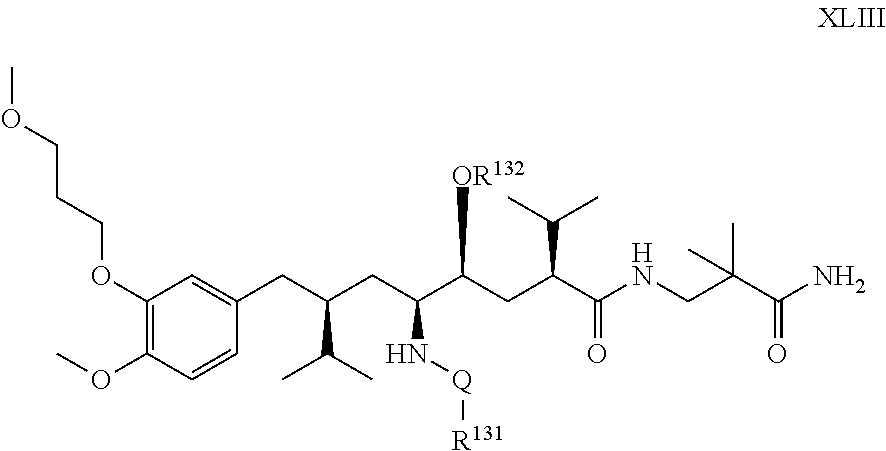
C1(OCCCOC)=C(OC)C=CC(CC(CC(C(CC(C(NCC(C(N)=O)(C)C)=O)C(C)C)[OR132])N[Q][R131])C(C)C)=C1
